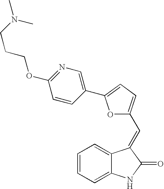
C1=CC=C2C(=C1)C(=CC1=CC=C(C3=CN=C(OCCCN(C)C)C=C3)O1)C(=O)N2
